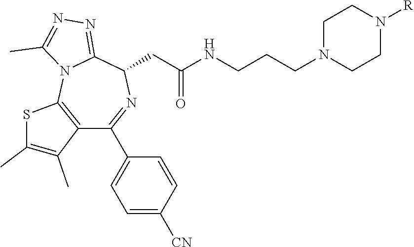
C1N(CCCNC(CC2N=C(C3=CC=C([CN])C=C3)C3=C(N4C2=NN=C4C)SC(C)=C3C)=O)CCN([R])C1
